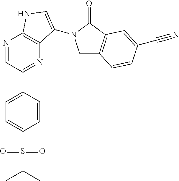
C1=C(S(=O)(=O)C(C)C)C=CC(C2=NC3=C(N=C2)NC=C3N2CC3=C(C2=O)C=C(C#N)C=C3)=C1
